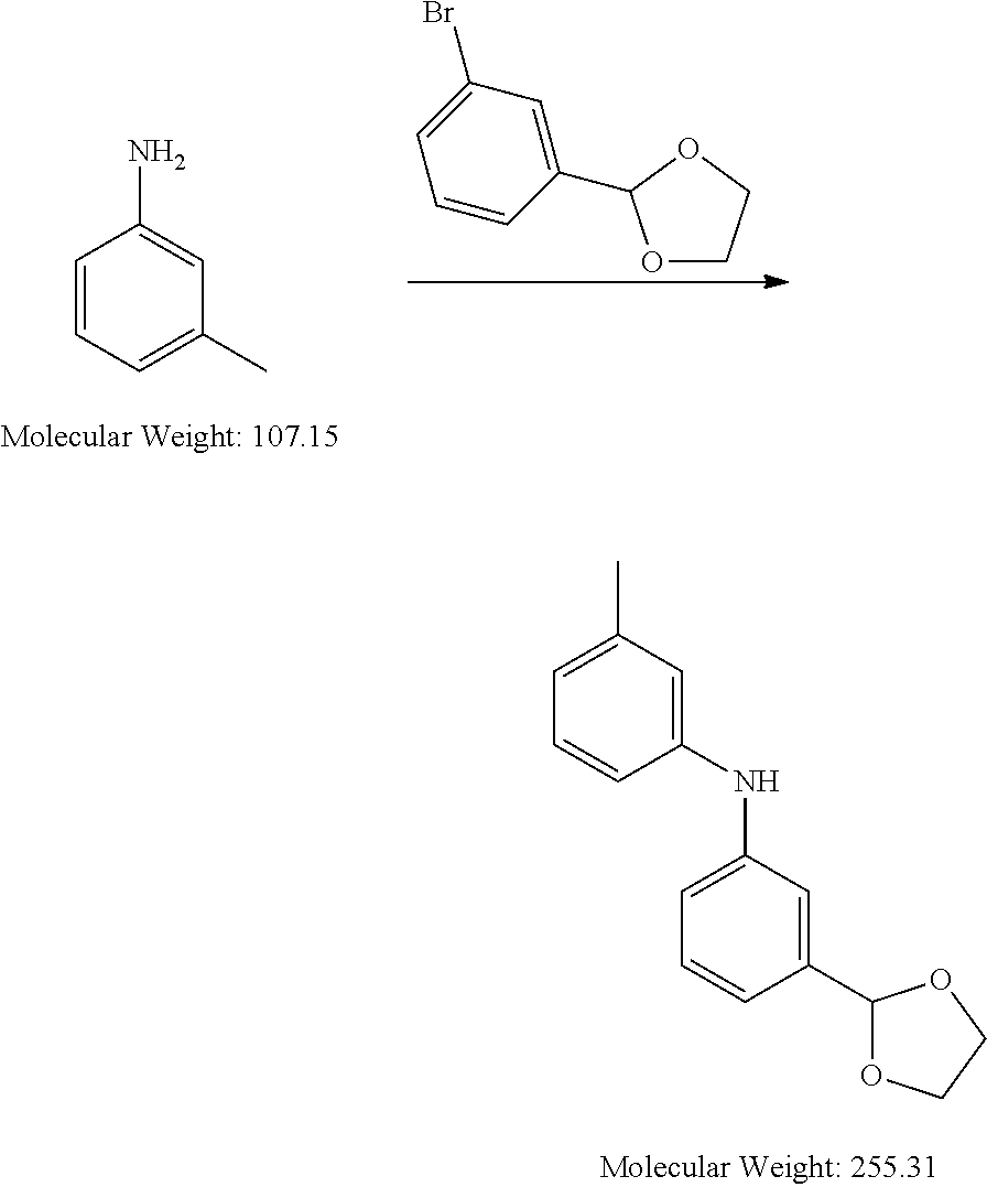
C1=CC=C(C)C=C1N.O1CCOC1C1=CC(Br)=CC=C1.C1(C2=CC(NC3=CC(C)=CC=C3)=CC=C2)OCCO1
